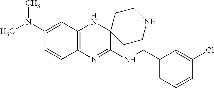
C12=C(N=C(NCC3=CC=CC(Cl)=C3)C3(N1)CCNCC3)C=CC(N(C)C)=C2
